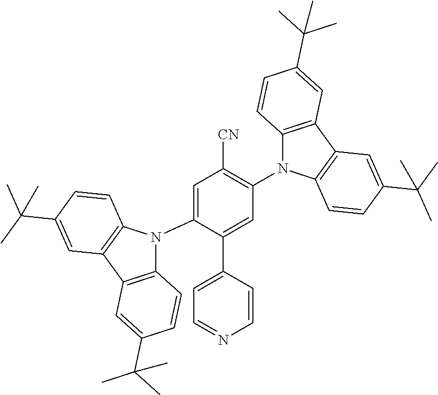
C1=C(N2C3=C(C4=C2C=CC(C(C)(C)C)=C4)C=C(C(C)(C)C)C=C3)C(C2=CC=NC=C2)=CC(N2C3=C(C4=C2C=CC(C(C)(C)C)=C4)C=C(C(C)(C)C)C=C3)=C1[CN]
